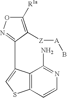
C1([R1a])=C([Z][A]B)C(C2=CSC3=C2C(N)=NC=C3)=NO1
